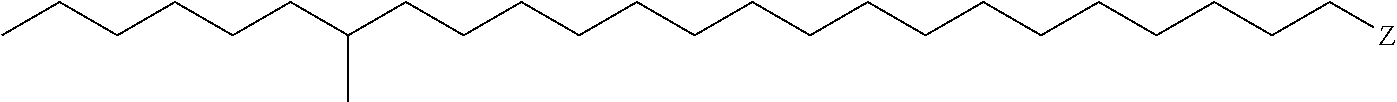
C(CC(CCCCCCCCCCCCCCCCC[Z])C)CCCC
